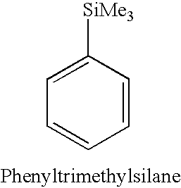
C1=CC=CC([SiMe3])=C1
